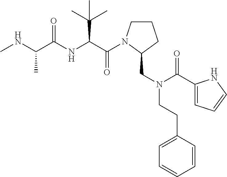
CNC(C(NC(C(=O)N1CCCC1CN(CCC1=CC=CC=C1)C(=O)C1=CC=CN1)C(C)(C)C)=O)C
